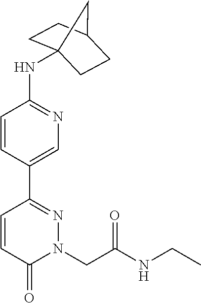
N(C1=NC=C(C2=NN(CC(=O)NCC)C(=O)C=C2)C=C1)C12CCC(CC1)C2
